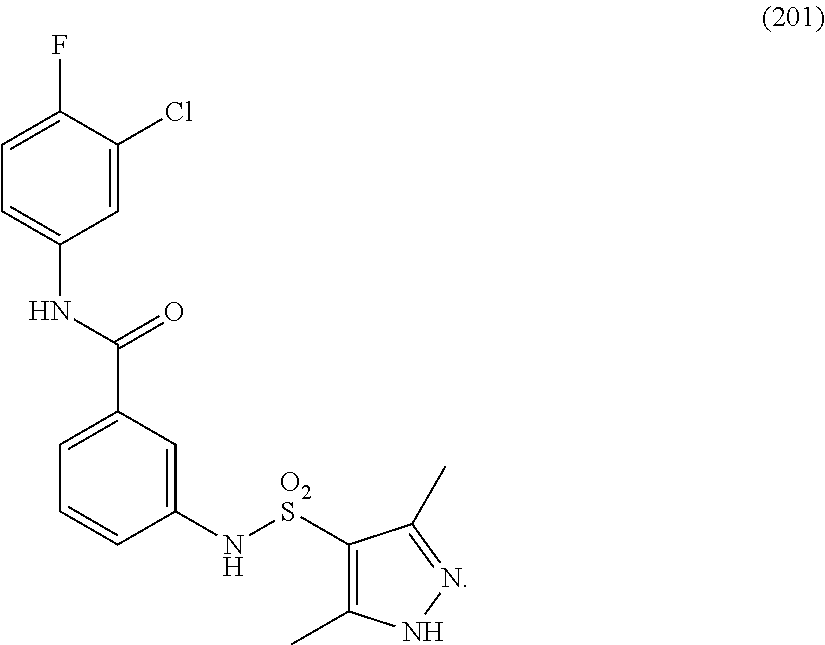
C1(N[O2S]C2=C(C)NN=C2C)=CC(C(NC2=CC=C(F)C(Cl)=C2)=O)=CC=C1
